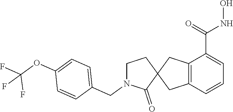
C12=C(C=CC=C1C(=O)NO)CC1(C2)CCN(CC2=CC=C(OC(F)(F)F)C=C2)C1=O
